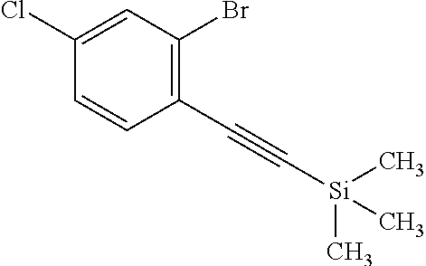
C1=CC(C#C[Si](C)(C)C)=C(Br)C=C1Cl
